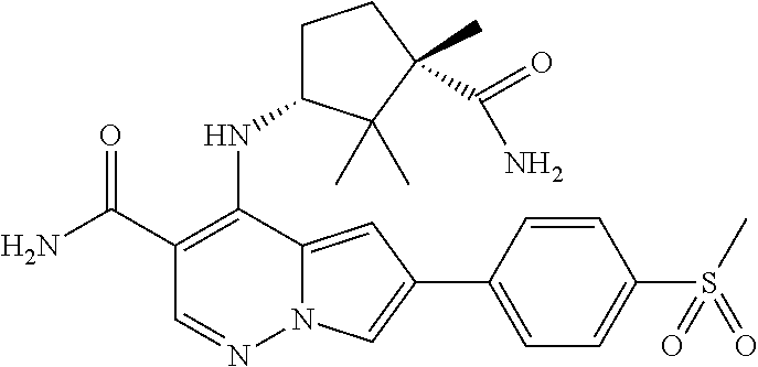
O=C(C1=C(NC2CCC(C)(C(=O)N)C2(C)C)C2=CC(C3=CC=C(S(C)(=O)=O)C=C3)=CN2N=C1)N
